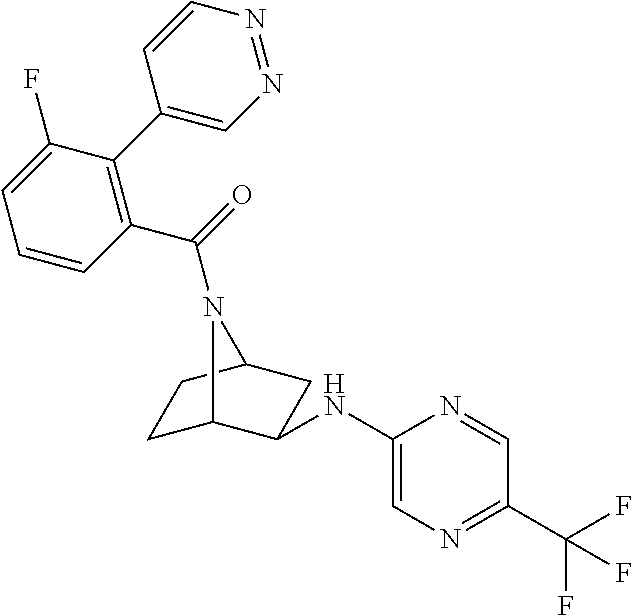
C1(C(=O)N2C3CCC2CC3NC2=CN=C(C(F)(F)F)C=N2)=C(C2=CN=NC=C2)C(F)=CC=C1
